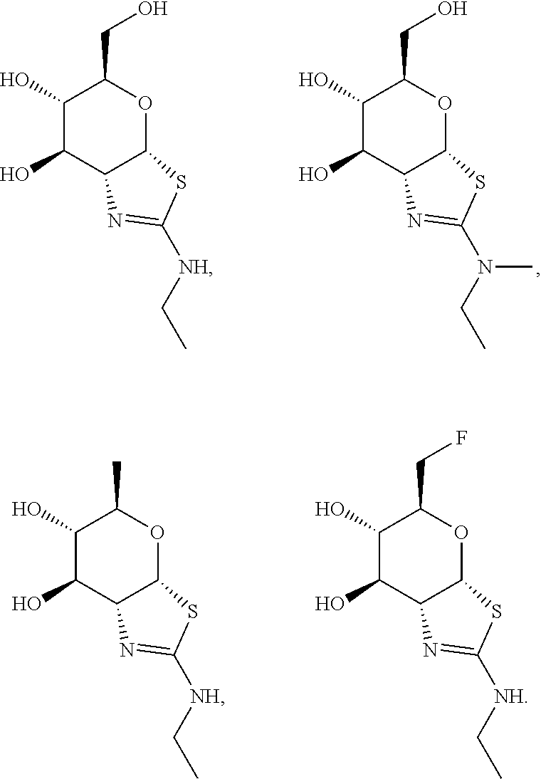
C1(O)C(O)C2C(OC1CO)SC([NH]CC)=N2.C1(O)C(O)C2C(OC1CO)SC(N(CC)C)=N2.C1(O)C(O)C2C(OC1C)SC([NH]CC)=N2.C1(O)C(O)C2C(OC1CF)SC([NH]CC)=N2
